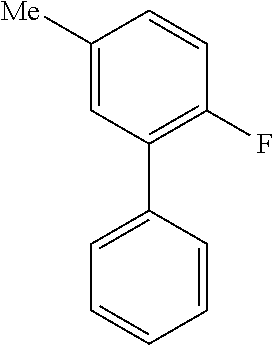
C1=CC([Me])=CC(C2=CC=CC=C2)=C1F
